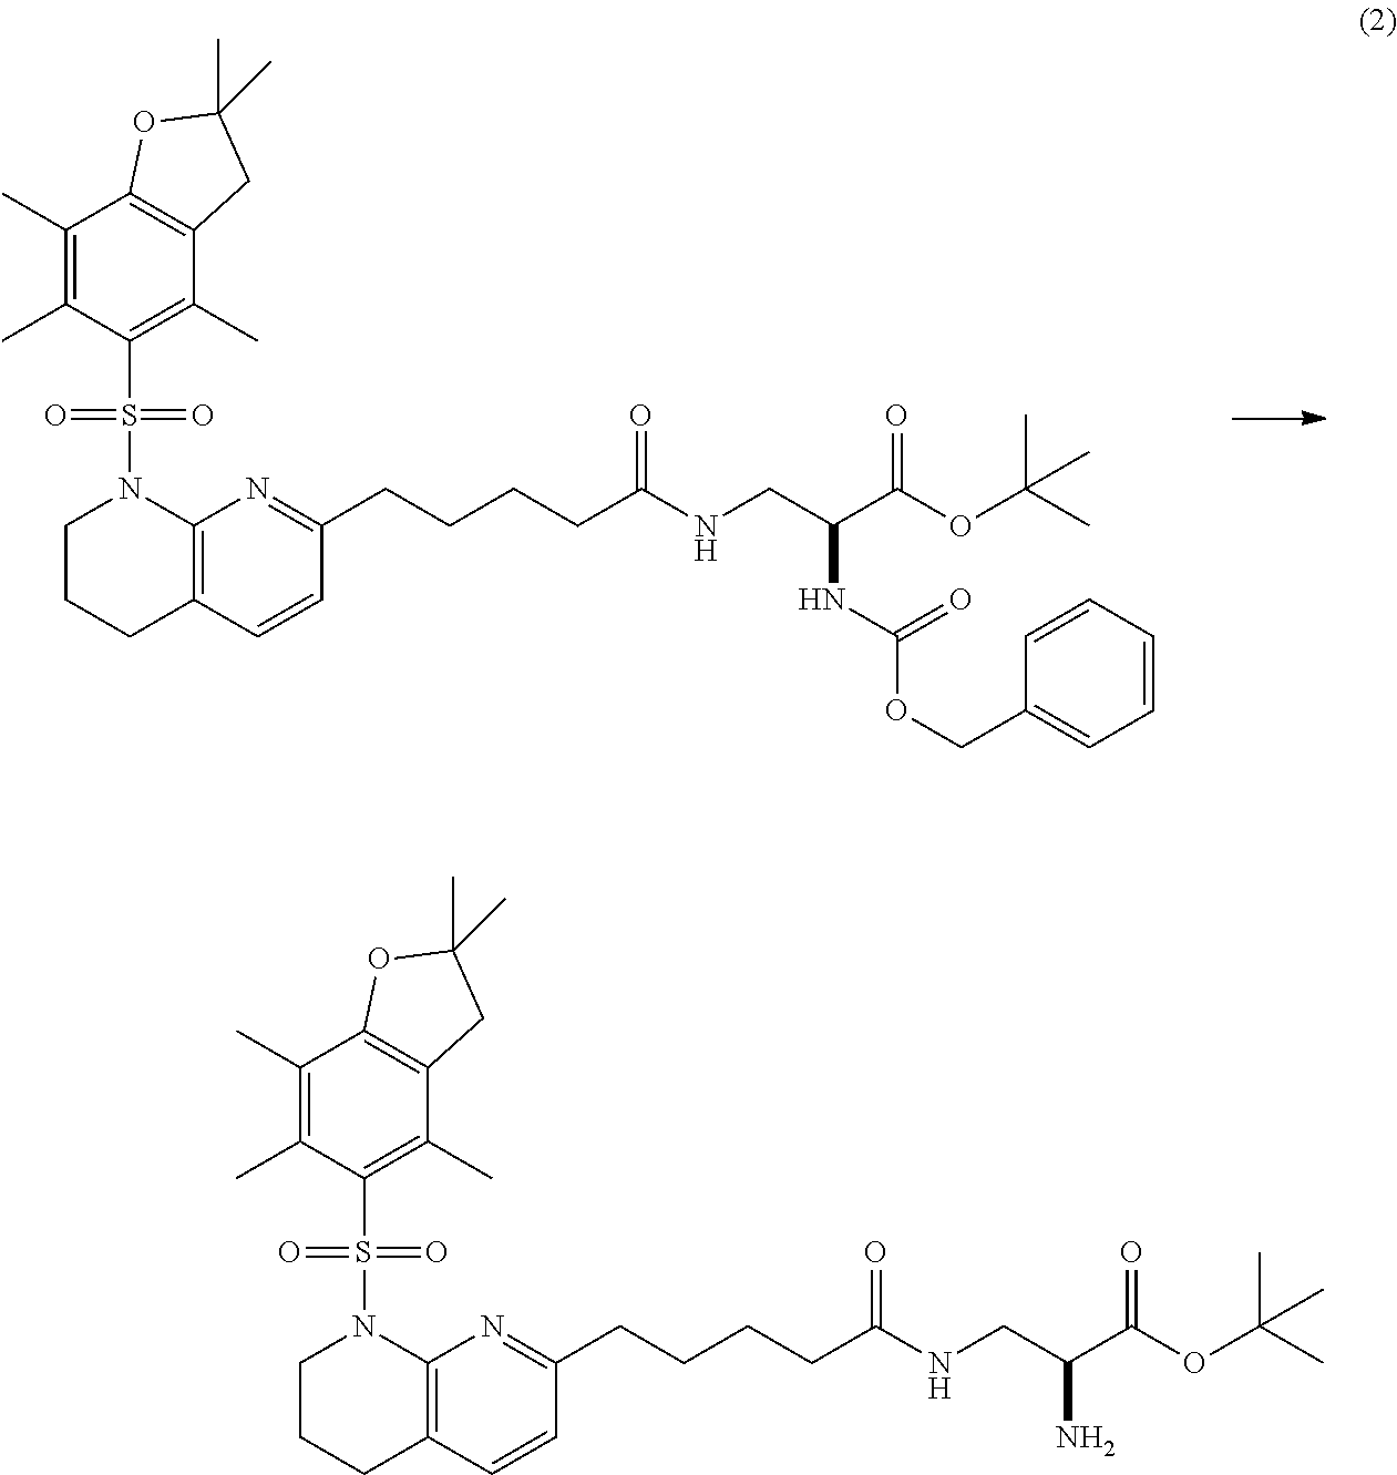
C1CCC2=C(N1S(C1=C(C)C3=C(C(C)=C1C)OC(C)(C)C3)(=O)=O)N=C(CCCCC(=O)NCC(C(OC(C)(C)C)=O)NC(OCC1=CC=CC=C1)=O)C=C2.C1CCC2=C(N1S(C1=C(C)C3=C(C(C)=C1C)OC(C)(C)C3)(=O)=O)N=C(CCCCC(=O)NCC(C(OC(C)(C)C)=O)N)C=C2
